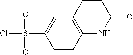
O=S(=O)(Cl)C1=CC2=C(C=C1)NC(=O)C=C2
